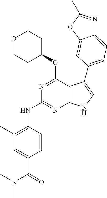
N(C1=NC2=C(C(OC3CCOCC3)=N1)C(C1=CC=C3N=C(C)OC3=C1)=CN2)C1=C(C)C=C(C(=O)N(C)C)C=C1
